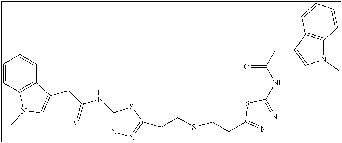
C1(NC(CC2=CN(C)C3=C2C=CC=C3)=O)=NN=C(CCSCCC(=N)SC(=N)NC(CC2=CN(C)C3=C2C=CC=C3)=O)S1
